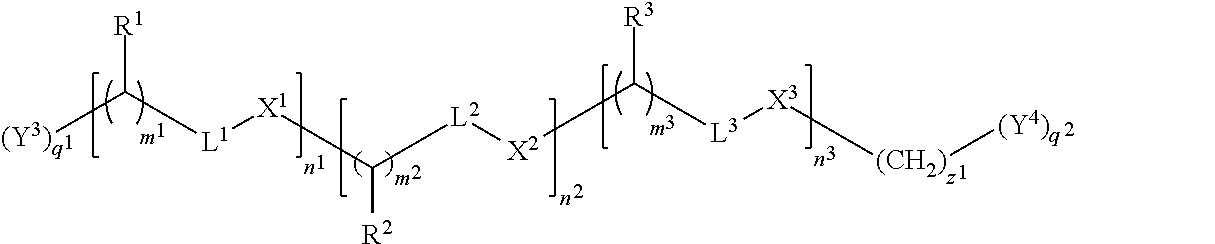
C([(Y3)])([L1][X1]C([R2])[L2][X2]C([L3][X3][(CH2)][(Y4)q])[R3])[R1]
